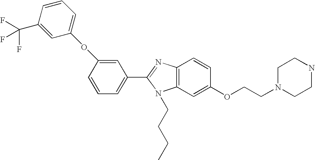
C1(C2=NC3=C(N2CCCC)C=C(OCCN2CCNCC2)C=C3)=CC=CC(OC2=CC=CC(C(F)(F)F)=C2)=C1
